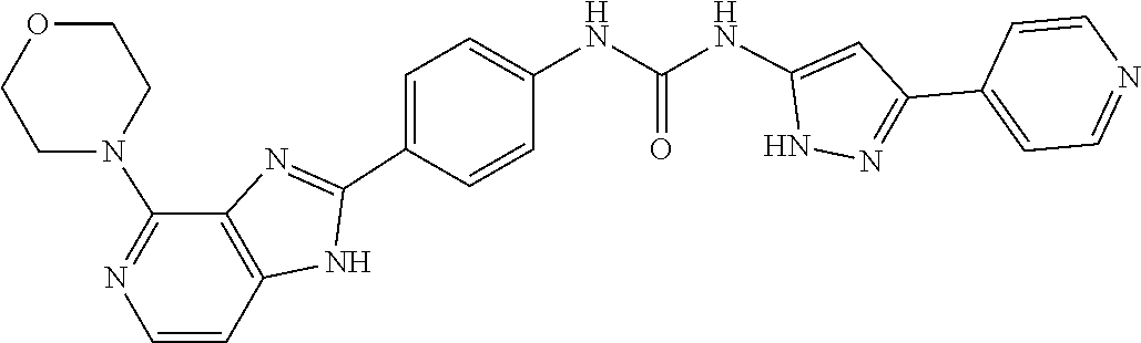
C1=C(C2=NNC(NC(NC3=CC=C(C4=NC5=C(N4)C=CN=C5N4CCOCC4)C=C3)=O)=C2)C=CN=C1
